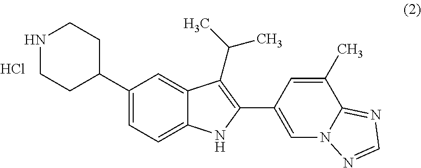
C1(C2CCNCC2)=CC=C2C(=C1)C(C(C)C)=C(C1=CN3C(=NC=N3)C(C)=C1)N2.Cl
